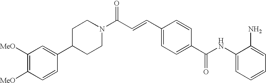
C(C=CC1=CC=C(C(NC2=CC=CC=C2N)=O)C=C1)(N1CCC(C2=CC([MeO])=C([MeO])C=C2)CC1)=O
